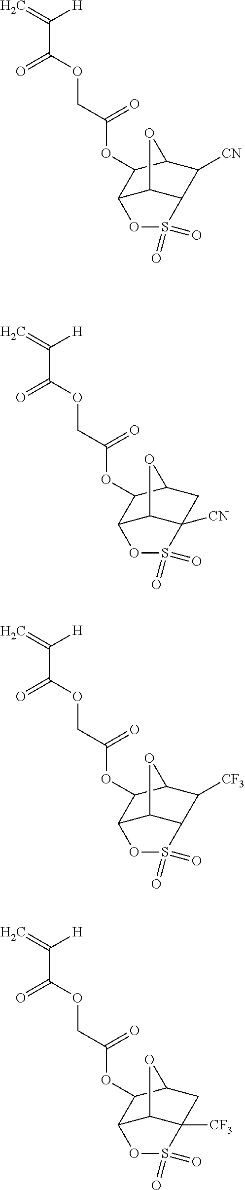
C=C([H])C(=O)OCC(=O)OC1C2C3C([CN])(CC1O3)S(=O)(=O)O2.C=C([H])C(=O)OCC(=O)OC1C2C3C(C([CF3])C1O3)S(=O)(=O)O2.C=C([H])C(=O)OCC(=O)OC1C2C3C([CF3])(CC1O3)S(=O)(=O)O2.C=C([H])C(=O)OCC(=O)OC1C2OS(=O)(=O)C3C([CN])C1OC23
